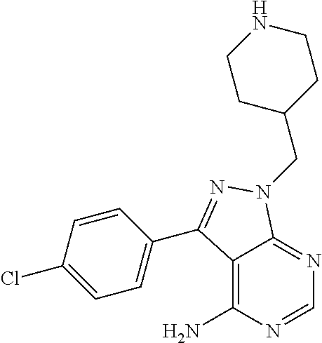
C1=NC(N)=C2C(=N1)N(CC1CCNCC1)N=C2C1=CC=C(Cl)C=C1
